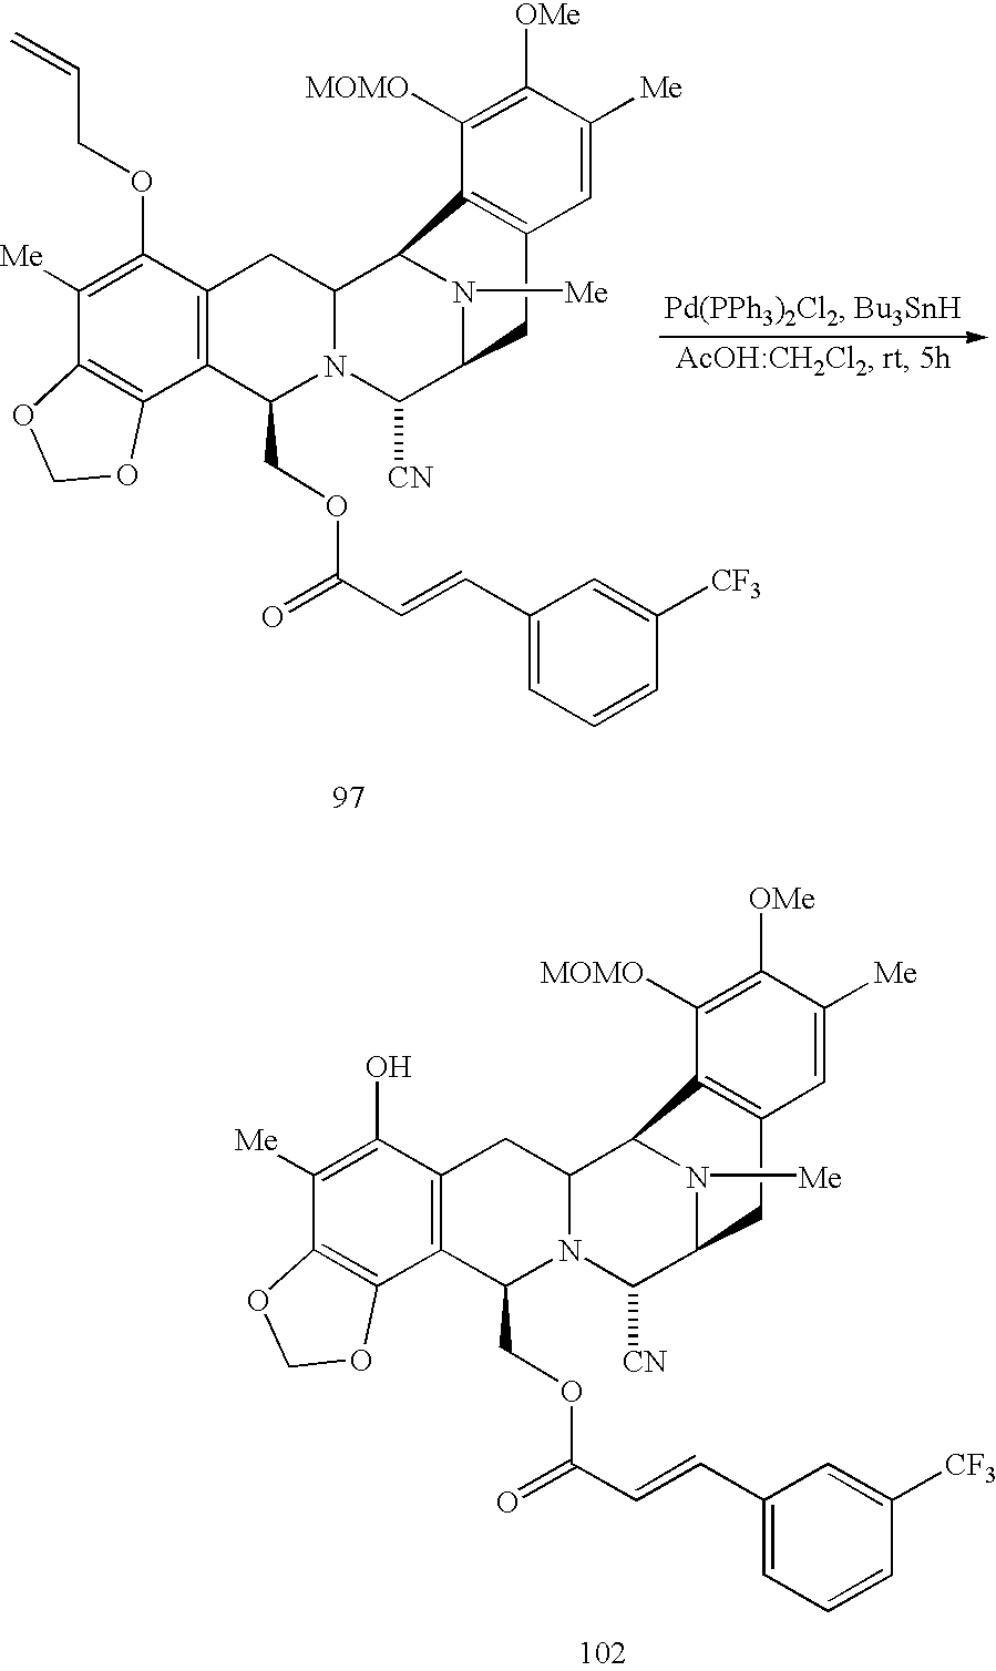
C1([Me])=C(O)C2=C(C3=C1OCO3)C(COC(=O)C=CC1=CC=CC([CF3])=C1)N1C(C3N([Me])C(C1[CN])CC1=C3C([MOMO])=C([OMe])C([Me])=C1)C2.C1([Me])=C(OCC=C)C2=C(C3=C1OCO3)C(COC(=O)C=CC1=CC=CC([CF3])=C1)N1C(C3N([Me])C(C1[CN])CC1=C3C([MOMO])=C([OMe])C([Me])=C1)C2
